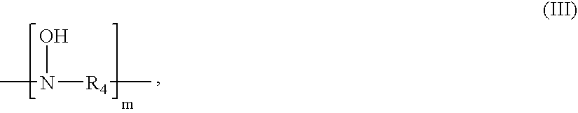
CN(O)[R4]C
